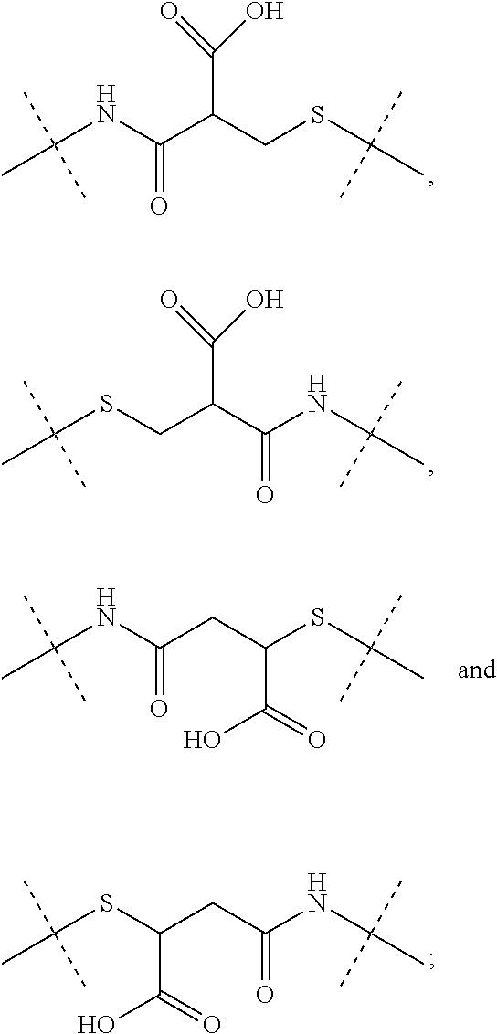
C(NC(CC(SC(C)(C)C)C(=O)O)=O)(C)(C)C.C(NC(CC(SC(C)(C)C)C(O)=O)=O)(C)(C)C.C(SCC(C(NC(C)(C)C)=O)C(=O)O)(C)(C)C.C(NC(C(CSC(C)(C)C)C(=O)O)=O)(C)(C)C
